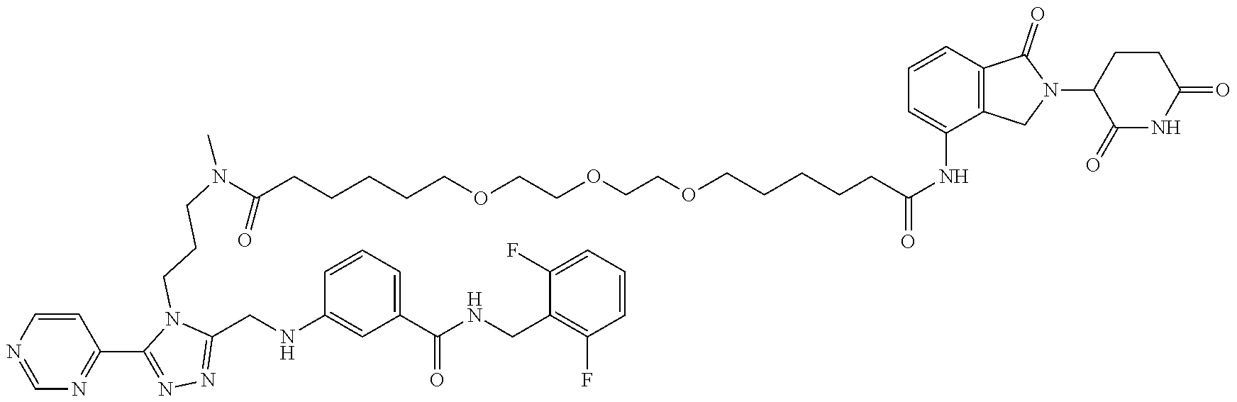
C(COCCCCCC(NC1=CC=CC2=C1CN(C1C(=O)NC(=O)CC1)C2=O)=O)OCCOCCCCCC(=O)N(CCCN1C(CNC2=CC(C(NCC3=C(F)C=CC=C3F)=O)=CC=C2)=NN=C1C1=NC=NC=C1)C
